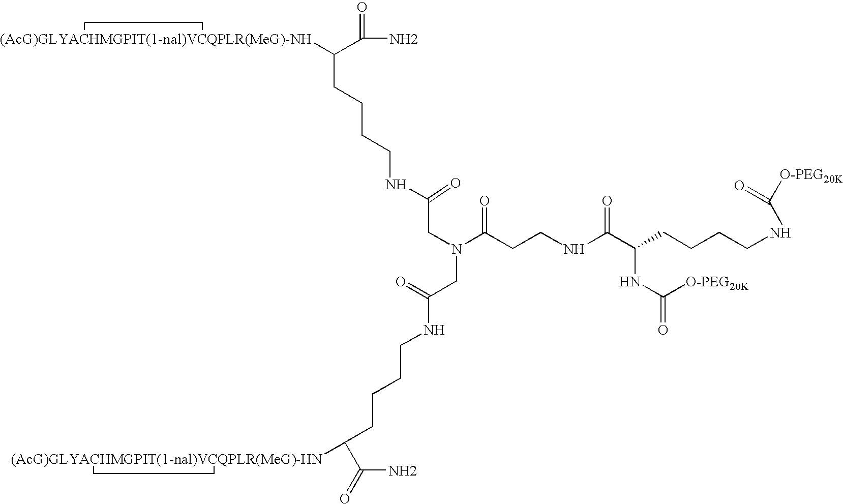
C(N)(C([(AcG)GLYACHMGPIT(1-nal)VCQPLR(MeG)-NH])CCCCNC(CN(CC(=O)NCCCCC(C(N)=O)[(AcG)GLYACHMGPIT(1-nal)VCQPLR(MeG)-HN])C(CCNC(C(CCCCNC([O-PEG20K])=O)NC(=O)[O-PEG20K])=O)=O)=O)=O
